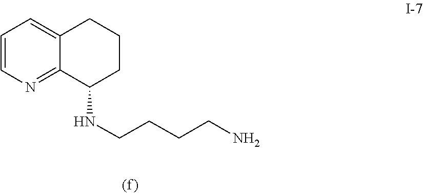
C1=C2CCCC(NCCCCN)C2=NC=C1
